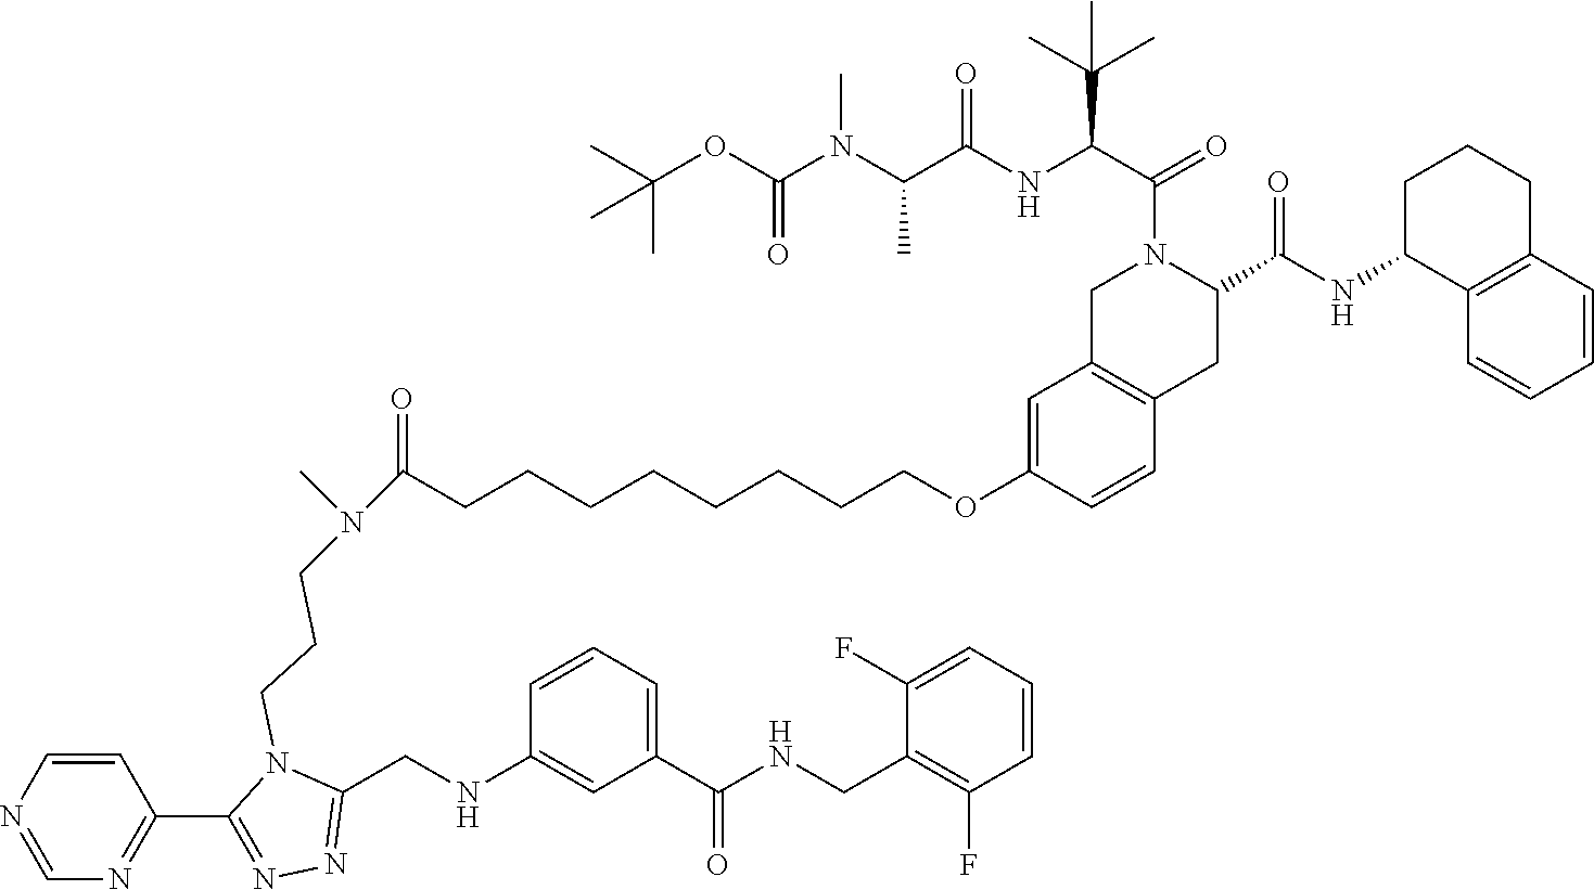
C1=CC2=C(C=C1OCCCCCCCCC(N(CCCN1C(CNC3=CC(C(NCC4=C(F)C=CC=C4F)=O)=CC=C3)=NN=C1C1=NC=NC=C1)C)=O)CN(C(C(NC(C(N(C(OC(C)(C)C)=O)C)C)=O)C(C)(C)C)=O)C(C(NC1C3=C(CCC1)C=CC=C3)=O)C2
